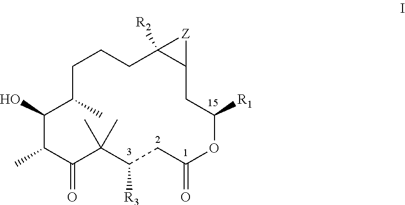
C1(C)C(O)C(C)CCCC2([R2])C([Z]2)CC([R1])OC(=O)CC([R3])C(C)(C)C1=O
